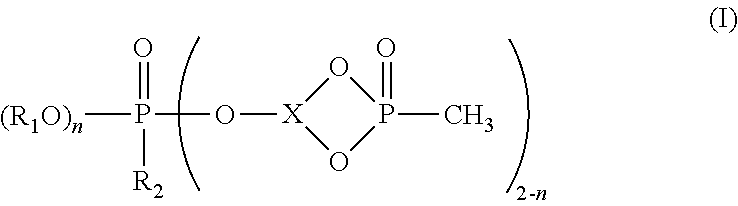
O1[X](OP([(R1O)n])(=O)[R2])OP1(C)=O
